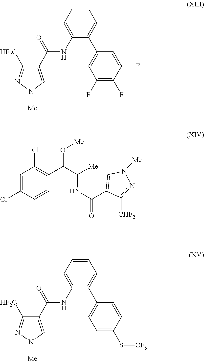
C1(C(=O)NC2=CC=CC=C2C2=CC(F)=C(F)C(F)=C2)=CN([Me])N=C1[HF2C].C1=C(Cl)C=CC(C(C([Me])NC(=O)C2=CN([Me])N=C2[CHF2])O[Me])=C1Cl.C1(C(=O)NC2=CC=CC=C2C2=CC=C(S[CF3])C=C2)=CN([Me])N=C1[HF2C]
